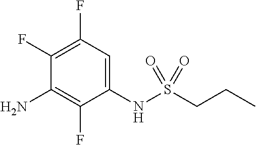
C1(NS(=O)(=O)CCC)=CC(F)=C(F)C(N)=C1F
